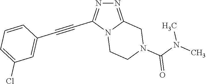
N12CCN(C(N(C)C)=O)CC1=NN=C2C#CC1=CC(Cl)=CC=C1
